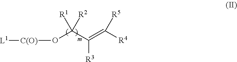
[C(O)](OC(C(=C([R4])[R5])[R3])([R1])[R2])[L1]
